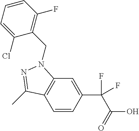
C1=CC(C(C(O)=O)(F)F)=CC2=C1C(C)=NN2CC1=C(F)C=CC=C1Cl
